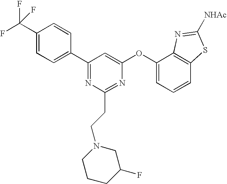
C1(C(F)(F)F)=CC=C(C2=NC(CCN3CCCC(F)C3)=NC(OC3=CC=CC4=C3N=C([NHAc])S4)=C2)C=C1
